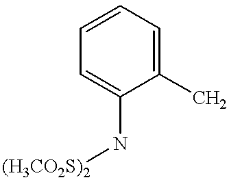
C1=CC=C(C)C(N[(H3CO2S)2])=C1
